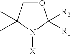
O1CC(C)(C)N([X])C1([R1])[R2]
